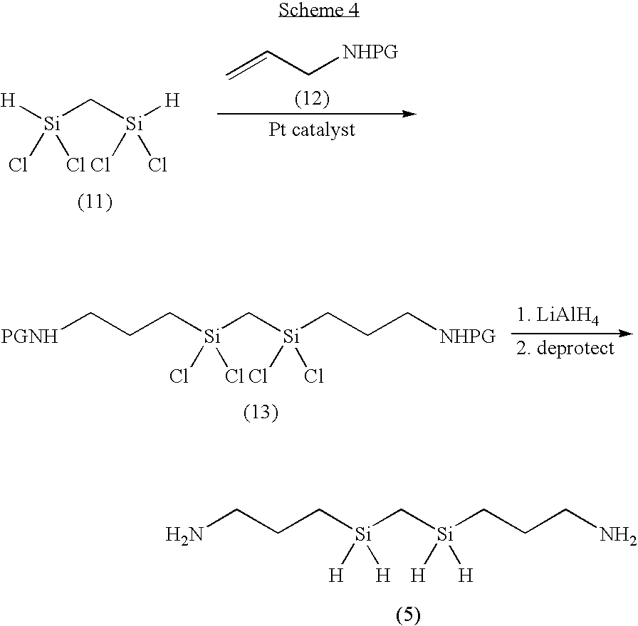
[H][Si](C[Si]([H])(Cl)Cl)(Cl)Cl.C=CC[NHPG].C([Si](C[Si](CCC[NHPG])(Cl)Cl)(Cl)Cl)CC[PGNH].C([Si](C[Si](CCCN)([H])[H])([H])[H])CCN
